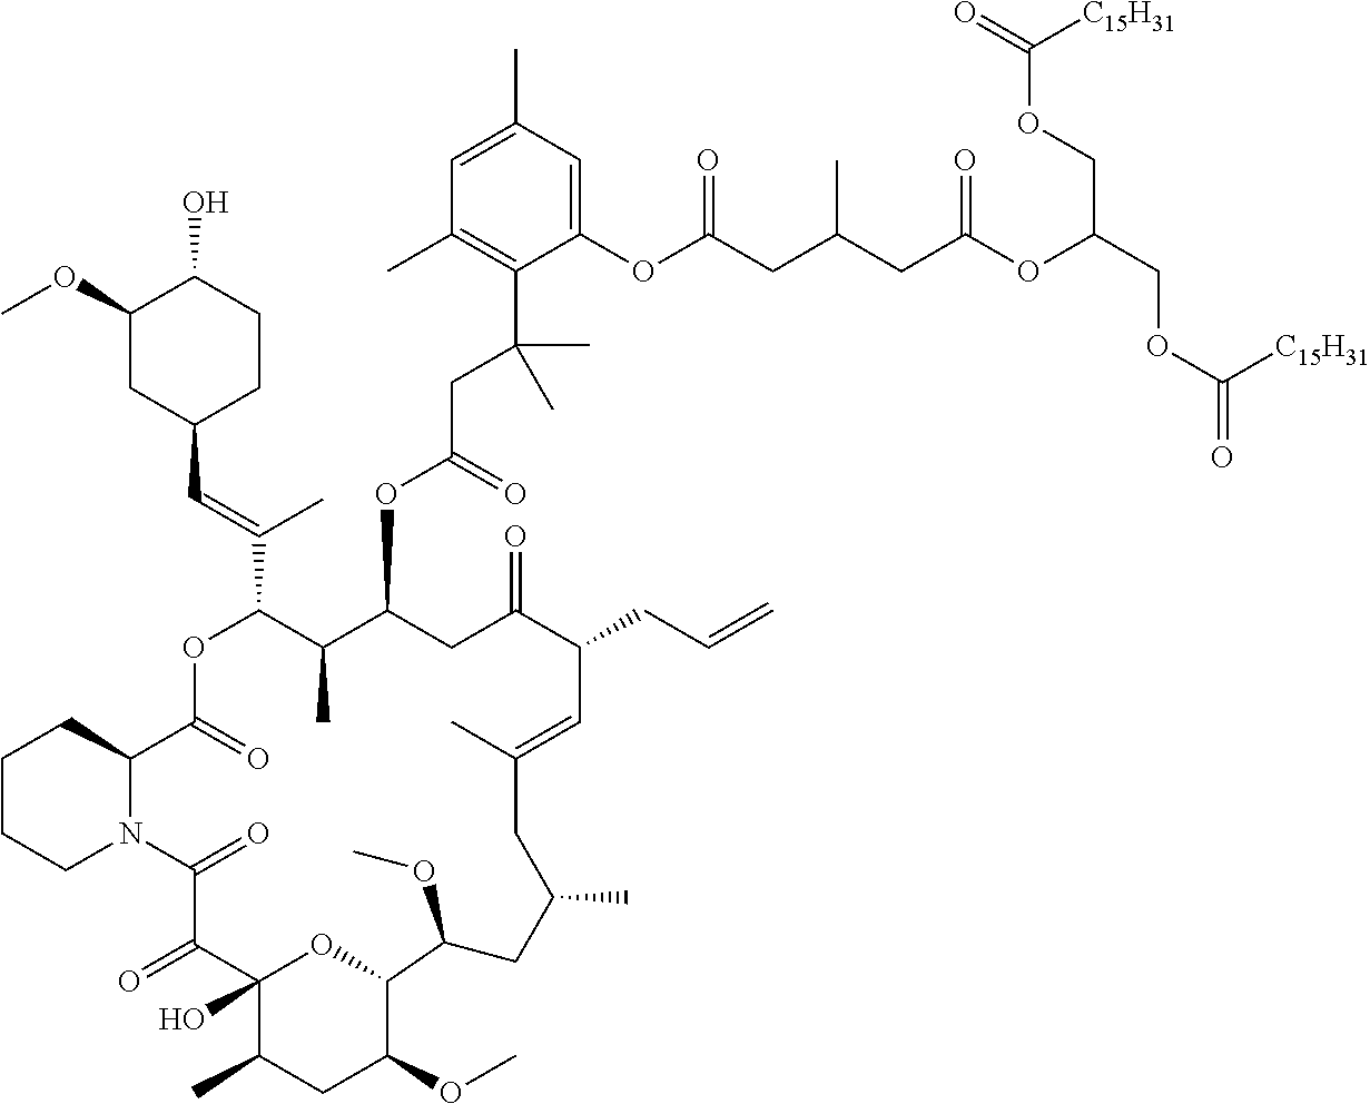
C1CCN2C(C1)C(=O)OC(C(=CC1CCC(O)C(OC)C1)C)C(C)C(OC(CC(C1=C(C)C=C(C)C=C1OC(CC(CC(OC(COC(=O)[C15H31])COC(=O)[C15H31])=O)C)=O)(C)C)=O)CC(=O)C(CC=C)C=C(C)CC(C)CC(OC)C1C(OC)CC(C)C(O)(C(=O)C2=O)O1
